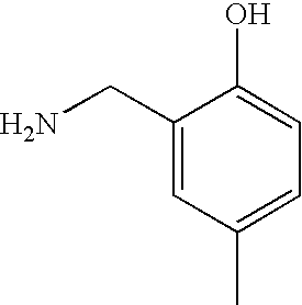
NCC1=CC(C)=CC=C1O
